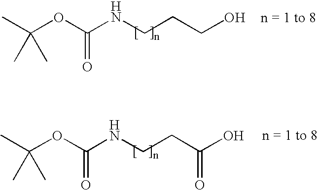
C(OC(NCCCO)=O)(C)(C)C.C(OC(NCCC(O)=O)=O)(C)(C)C
